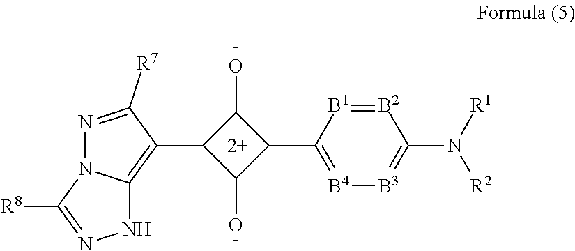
[-].[-].OC1C(C2=C3N(N=C2[R7])C([R8])=NN3)C(O)C1C1=[B4][B3]=C(N([R1])[R2])[B2]=[B1]1
